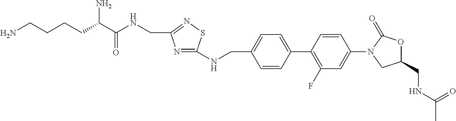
C1(C2=CC=C(CNC3=NC(CNC(C(CCCCN)N)=O)=NS3)C=C2)=C(F)C=C(N2CC(CNC(C)=O)OC2=O)C=C1
